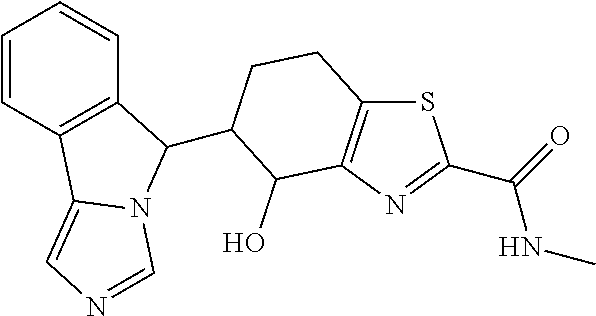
C1=CC2=C(C=C1)C(C1CCC3=C(N=C(C(=O)NC)S3)C1O)N1C2=CN=C1
